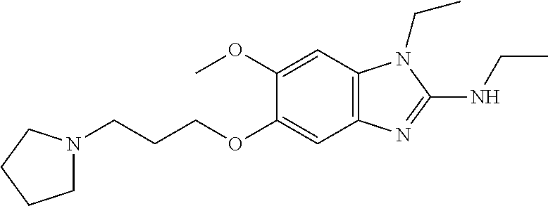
C1N(CCCOC2=CC3=C(C=C2OC)N(CC)C(NCC)=N3)CCC1
